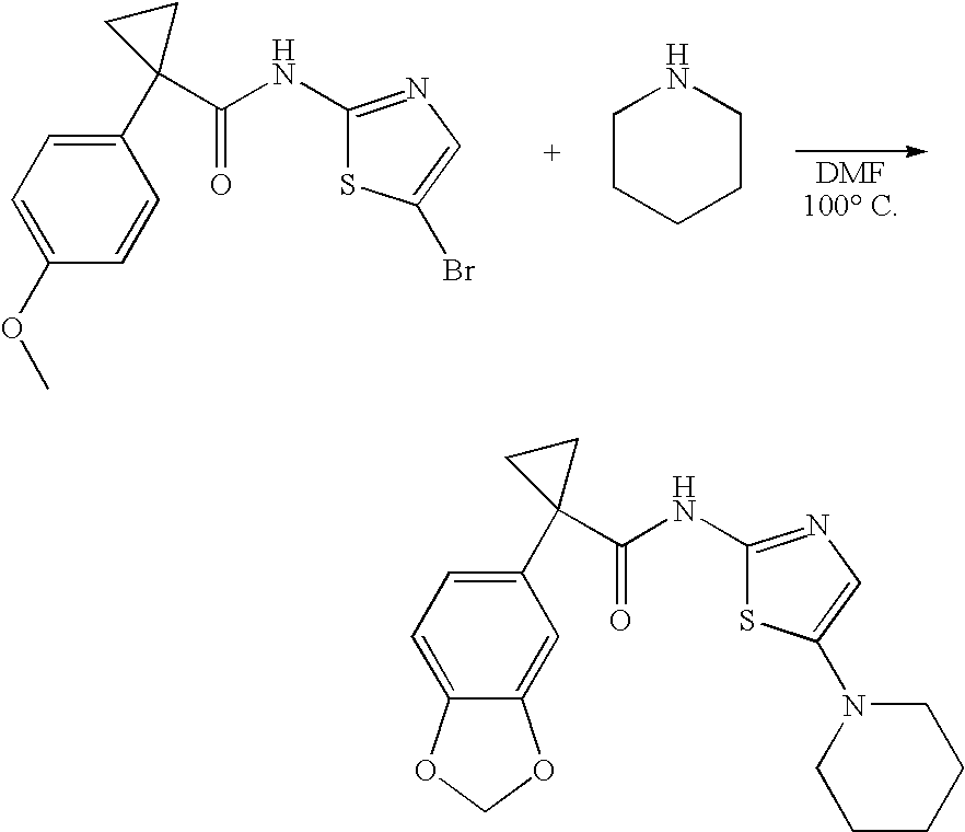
C1=C(OC)C=CC(C2(C(NC3=NC=C(Br)S3)=O)CC2)=C1.C1CCCCN1.C1=C2C(=CC(C3(C(NC4=NC=C(N5CCCCC5)S4)=O)CC3)=C1)OCO2
